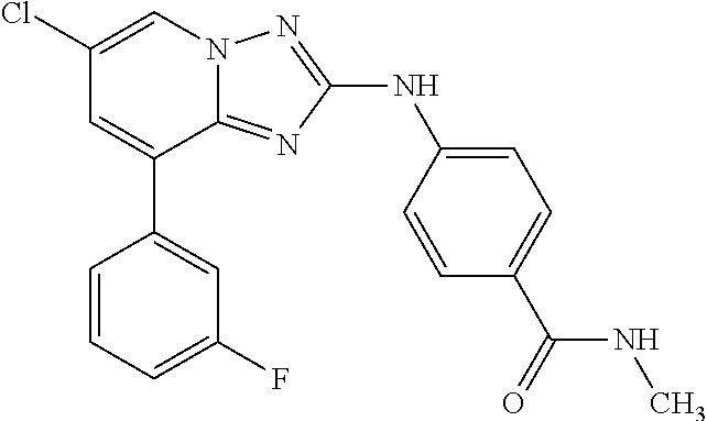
C1(C2=CC(Cl)=CN3C2=NC(NC2=CC=C(C(=O)NC)C=C2)=N3)=CC(F)=CC=C1
